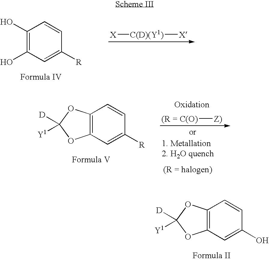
C1(O)=C(O)C=C([R])C=C1.[X][C(D)(Y1)][X].C12=C(C=C(O)C=C1)OC([D])([Y1])O2.[C(O)][Z)].C12=C(C=C([R])C=C1)OC([D])([Y1])O2
